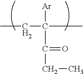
C(C([Ar])(C(CC)=O)C)C
